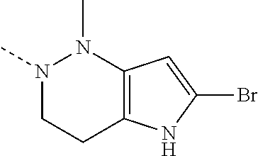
N1(C)CCC2=C(N1C)C=C(Br)N2
